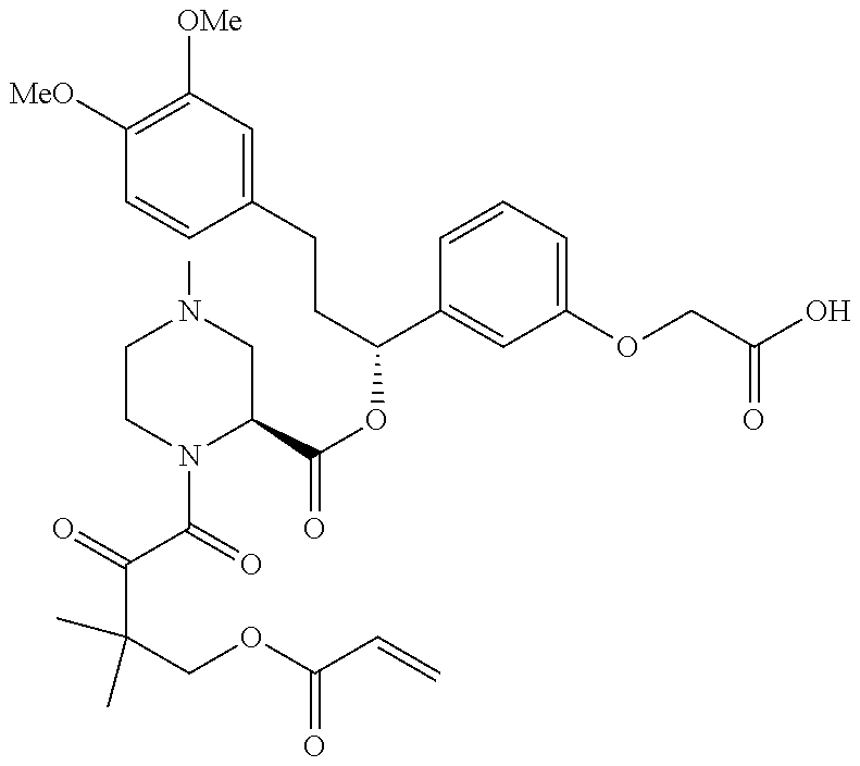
C1([MeO])=C([OMe])C=C(CCC(OC(=O)C2CN(C)CCN2C(=O)C(=O)C(COC(C=C)=O)(C)C)C2=CC(OCC(=O)O)=CC=C2)C=C1
